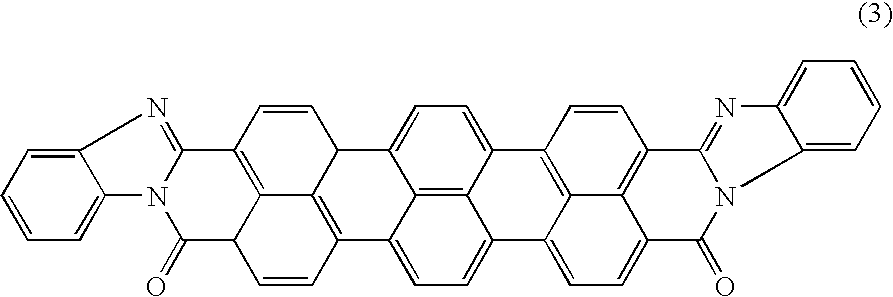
C12=CC=C3C4=C1C(=CC=C4C1C4=C3C=CC3C4=C(C=C1)C1=NC4=CC=CC=C4N1C3=O)C1=C3C2=CC=C2C3=C(C=C1)C1=NC3=CC=CC=C3N1C2=O
